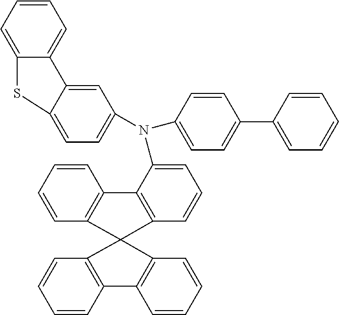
C1=CC2=C(C=C1)C1(C3=C2C=CC=C3)C2=C(C=CC=C2)C2=C1C=CC=C2N(C1=CC=C(C2=CC=CC=C2)C=C1)C1=CC=C2C(=C1)C1=CC=CC=C1S2
